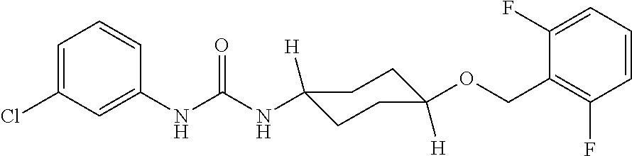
C1(NC(NC2([H])CCC([H])(OCC3=C(F)C=CC=C3F)CC2)=O)=CC(Cl)=CC=C1
